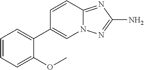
C12=NC(N)=NN1C=C(C1=CC=CC=C1OC)C=C2
